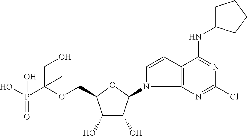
C(OCC1C(O)C(O)C(N2C3=C(C=C2)C(NC2CCCC2)=NC(Cl)=N3)O1)(P(=O)(O)O)(CO)C
